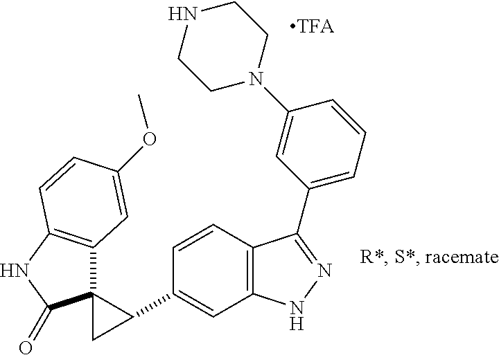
C1=CC2=C(C=C1C1C3(C4=C(NC3=O)C=CC(OC)=C4)C1)NN=C2C1=CC=CC(N2CCNCC2)=C1
